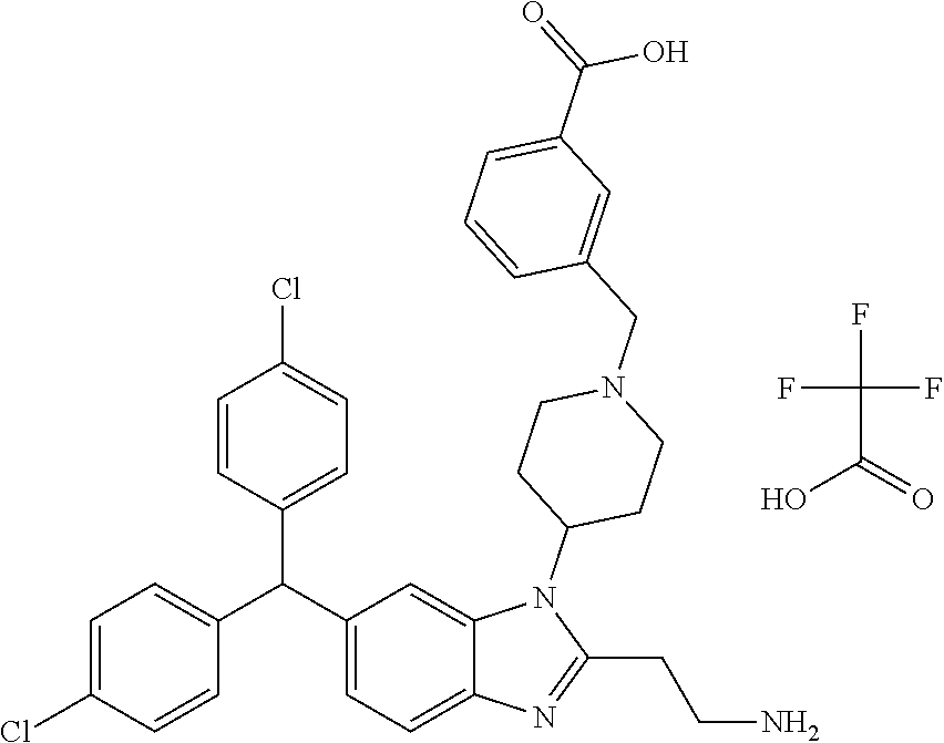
C1=C(Cl)C=CC(C(C2=CC=C3C(=C2)N(C2CCN(CC4=CC(C(=O)O)=CC=C4)CC2)C(CCN)=N3)C2=CC=C(Cl)C=C2)=C1.FC(C(=O)O)(F)F
